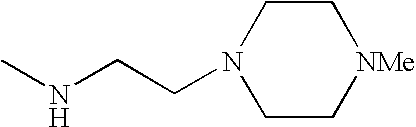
C1CN(CCNC)CC[NMe]1
